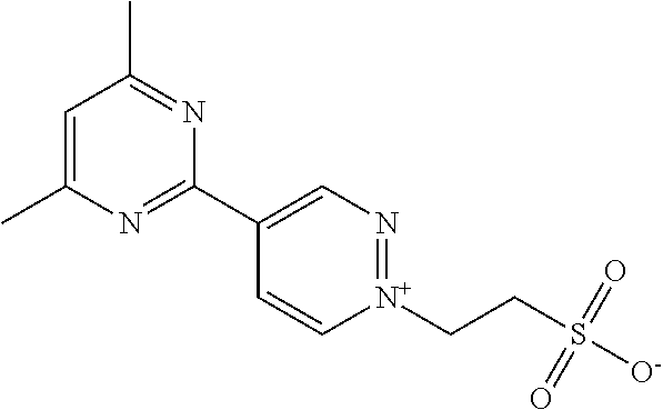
C1=C(C)N=C(C2=CN=[N+](CCS([O-])(=O)=O)C=C2)N=C1C
